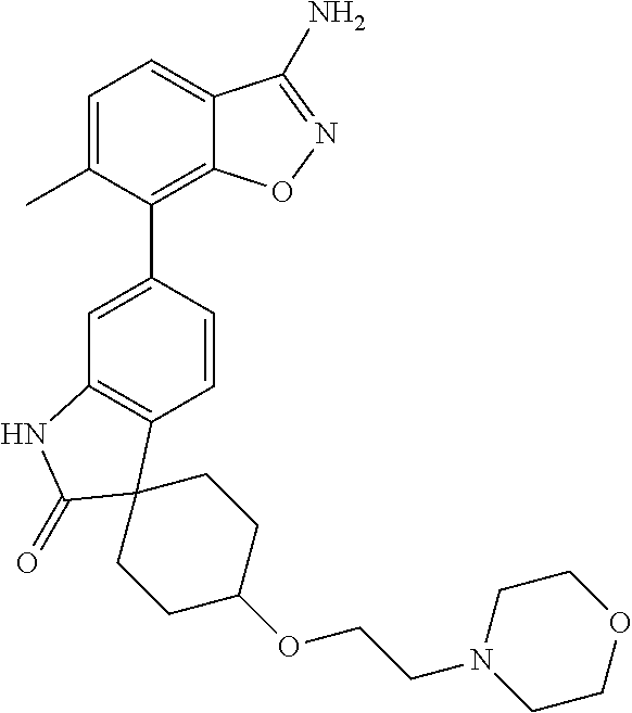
C1=C(C)C(C2=CC3=C(C=C2)C2(C(=O)N3)CCC(OCCN3CCOCC3)CC2)=C2C(=C1)C(N)=NO2
